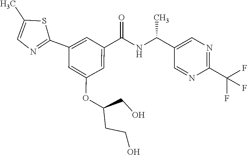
C1(C)=CN=C(C2=CC(C(NC(C3=CN=C(C(F)(F)F)N=C3)C)=O)=CC(OC(CCO)CO)=C2)S1
